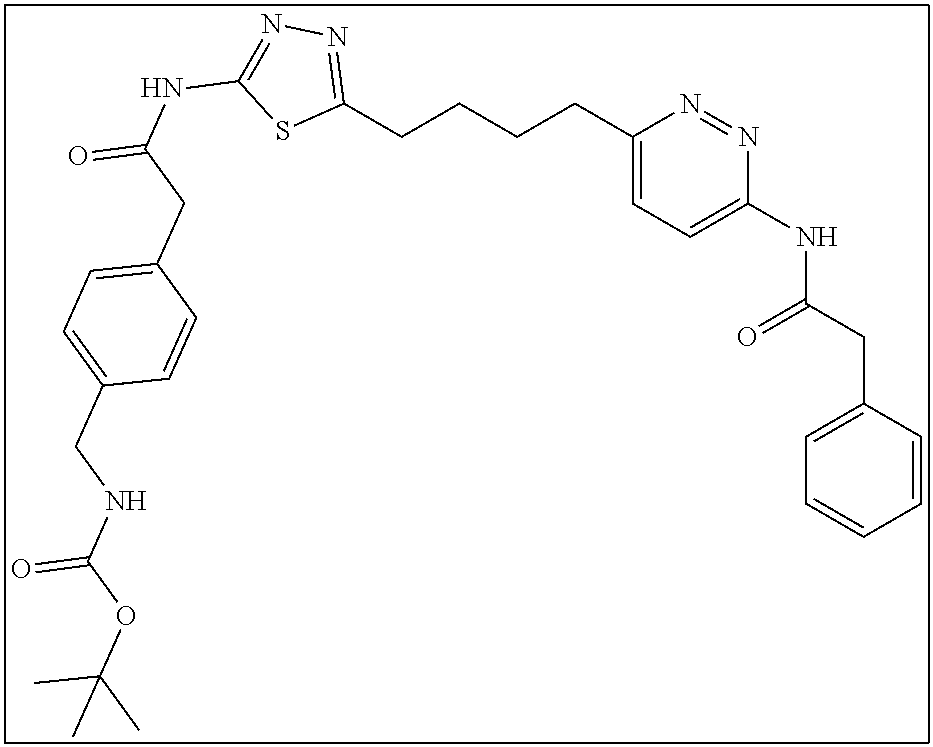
C1(CCCCC2=CC=C(NC(CC3=CC=CC=C3)=O)N=N2)=NN=C(NC(=O)CC2=CC=C(CNC(OC(C)(C)C)=O)C=C2)S1
